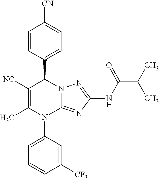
C1=CC(C2C([NC])=C(C)N(C3=CC=CC([CF3])=C3)C3=NC(NC(C(C)C)=O)=NN23)=CC=C1[CN]
